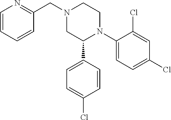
N1(CC2=NC=CC=C2)CC(C2=CC=C(Cl)C=C2)N(C2=CC=C(Cl)C=C2Cl)CC1
